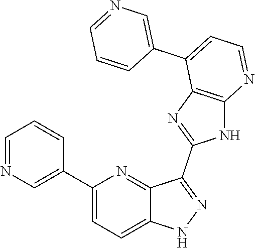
C1(C2=CN=CC=C2)=CC=C2C(=N1)C(C1=NC3=C(N1)N=CC=C3C1=CN=CC=C1)=NN2
